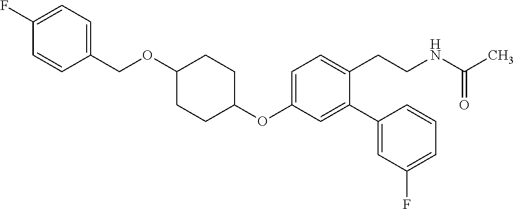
C1(OC2=CC=C(CCNC(C)=O)C(C3=CC(F)=CC=C3)=C2)CCC(OCC2=CC=C(F)C=C2)CC1
